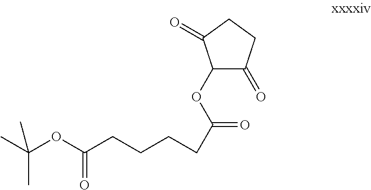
C1C(=O)C(OC(CCCCC(OC(C)(C)C)=O)=O)C(=O)C1
